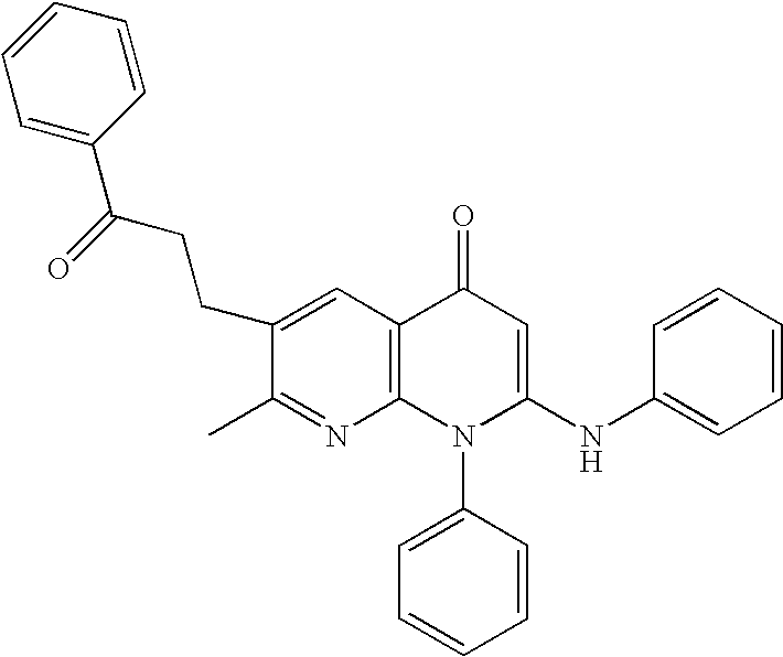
C1(C)=NC2=C(C=C1CCC(C1=CC=CC=C1)=O)C(=O)C=C(NC1=CC=CC=C1)N2C1=CC=CC=C1
